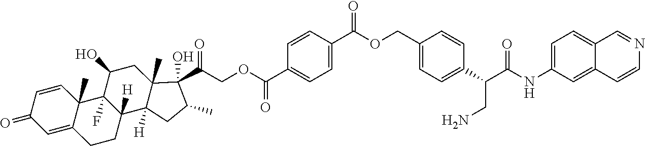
C1=CC2(C)C(=CC1=O)CCC1([H])C2(F)C(O)CC2(C)C1([H])CC(C)C2(C(=O)COC(C1=CC=C(C(OCC2=CC=C(C(C(NC3=CC=C4C(=C3)C=CN=C4)=O)CN)C=C2)=O)C=C1)=O)O
